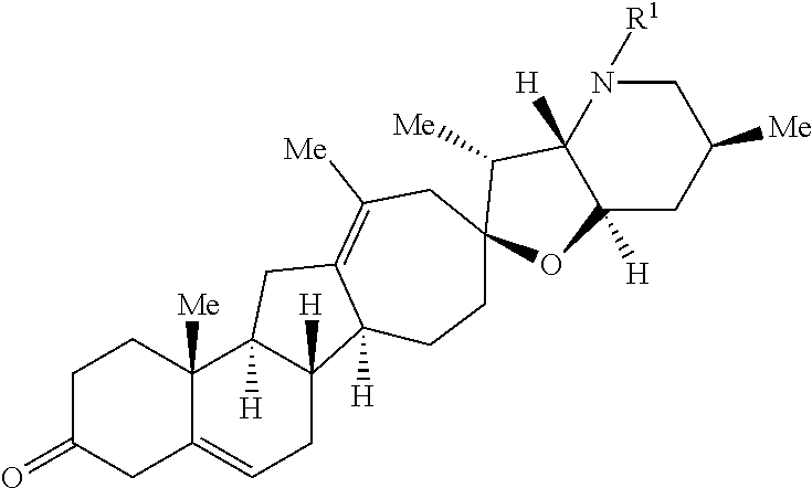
C1C(=O)CC2=CCC3([H])C([H])(C2([Me])C1)CC1=C([Me])CC2(CCC31[H])C([Me])C1([H])C([H])(CC([Me])CN1[R1])O2
